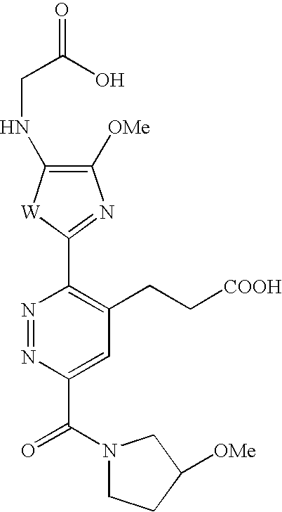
N1=NC(C(N2CCC([OMe])C2)=O)=CC(CC[COOH])=C1C1=NC([OMe])=C(NCC(=O)O)[W]1
